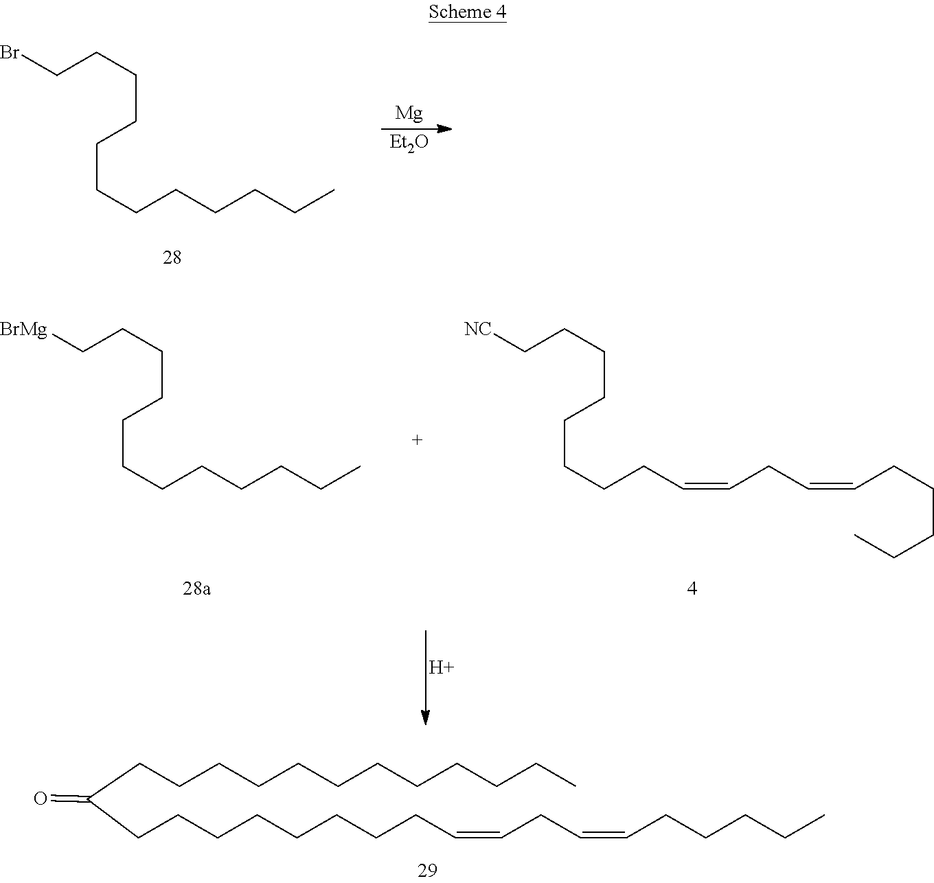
C(CCCCCCCC=CCC=CCCCCC)C(CCCCCCCCCCCC)=O.BrCCCCCCCCCCCC.[Mg].[Et2O].[NC]CCCCCCCCC=CCC=CCCCCC.[BrMg]CCCCCCCCCCCC.[H]
